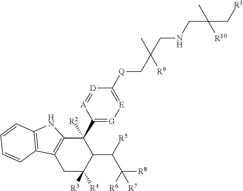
C1C([R3])([R4])C(C([R5])C([R6])([R8])[R7])C(C2=[G][E]=C([Q]CC(CNCC(C[R1])(C)[R10])([R9])C)[D]=[A]2)([R2])C2=C1C1=C(N2)C=CC=C1
